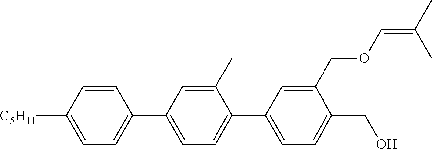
C1=CC([C5H11])=CC=C1C1=CC=C(C2=CC=C(CO)C(COC=C(C)C)=C2)C(C)=C1
